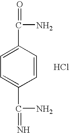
C1=C(C(N)=O)C=CC(C(N)=N)=C1.Cl
